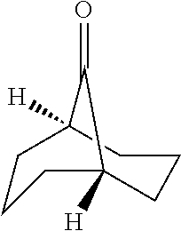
C1CC2([H])CCCC([H])(C1)C2=O
